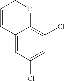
C12=CC(Cl)=CC(Cl)=C1OCC=C2
